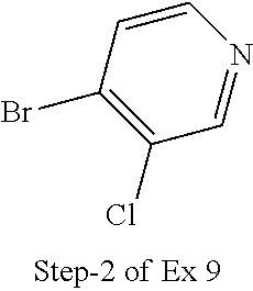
C1=CC(Br)=C(Cl)C=N1
